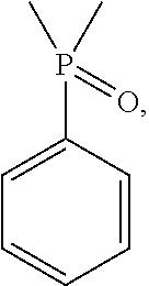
C1=CC=CC(P(C)(C)=O)=C1
